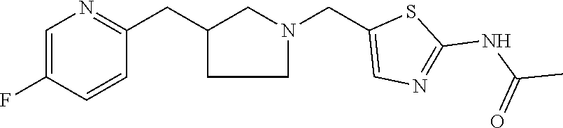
C1(F)=CN=C(CC2CN(CC3=CN=C(NC(=O)C)S3)CC2)C=C1
